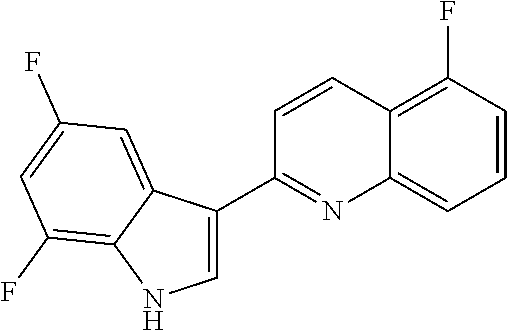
C1=CC(F)=C2C(=C1)N=C(C1=CNC3=C(F)C=C(F)C=C13)C=C2
